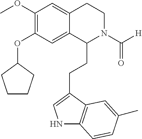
O(C1=C(OC)C=C2C(=C1)C(CCC1=CNC3=C1C=C(C)C=C3)N(C([H])=O)CC2)C1CCCC1
